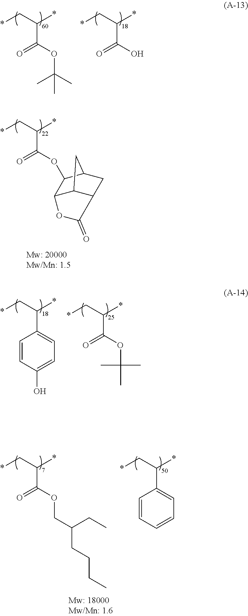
O=C(OC(C)(C)C)C(C*)*.O=C(O)C(C*)*.O=C(OC1C2C3C(CC1C3)C(=O)O2)C(C*)*.C1=CC(O)=CC=C1C(C*)*.O=C(OC(C)(C)C)C(C*)*.O=C(OCC(CCCC)CC)C(C*)*.C1=CC=CC=C1C(C*)*
